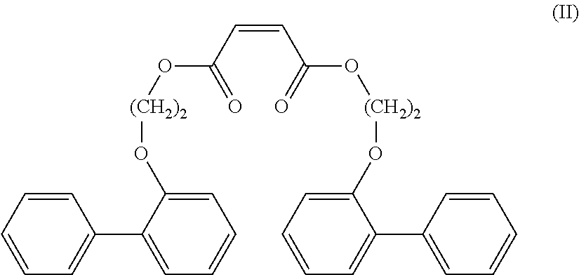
C(C=CC(=O)O[(CH2)2]OC1=CC=CC=C1C1=CC=CC=C1)(=O)O[(CH2)2]OC1=CC=CC=C1C1=CC=CC=C1
